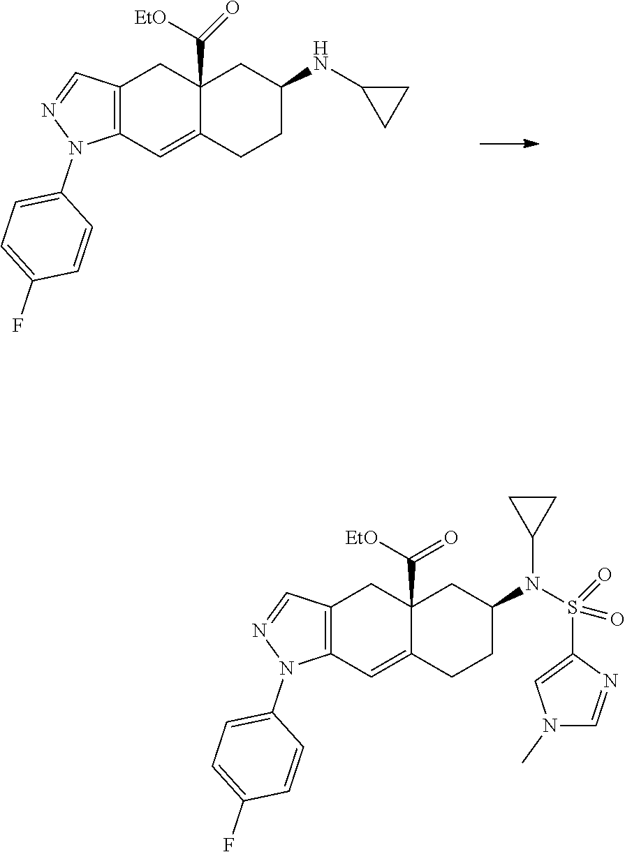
C12=C(C=C3C(C([EtO])=O)(C1)CC(NC1CC1)CC3)N(C1=CC=C(F)C=C1)N=C2.C12=C(C=C3C(C([EtO])=O)(C1)CC(N(S(C1=CN(C)C=N1)(=O)=O)C1CC1)CC3)N(C1=CC=C(F)C=C1)N=C2
